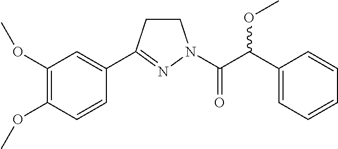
C1CC(C2=CC(OC)=C(OC)C=C2)=NN1C(C(C1=CC=CC=C1)OC)=O
